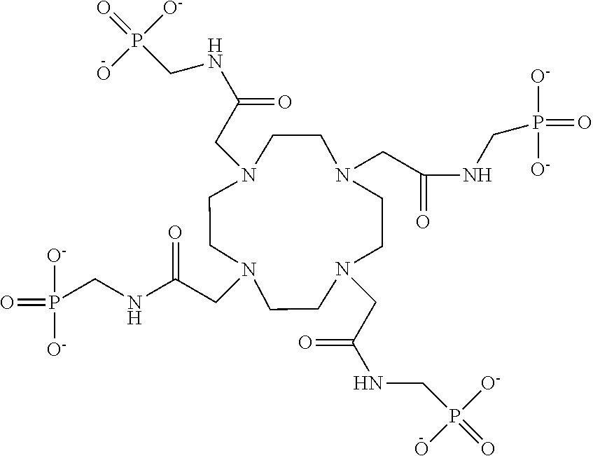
N1(CC(NCP([O-])(=O)[O-])=O)CCN(CC(NCP([O-])(O)=O)=O)CCN(CC(=O)NCP([O-])([O-])=O)CCN(CC(=O)NCP(O)([O-])=O)CC1
